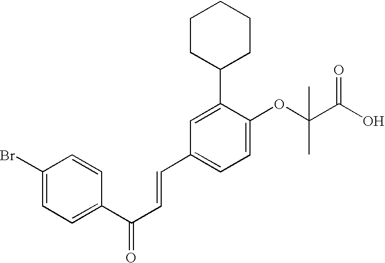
C1(Br)=CC=C(C(C=CC2=CC=C(OC(C(O)=O)(C)C)C(C3CCCCC3)=C2)=O)C=C1
